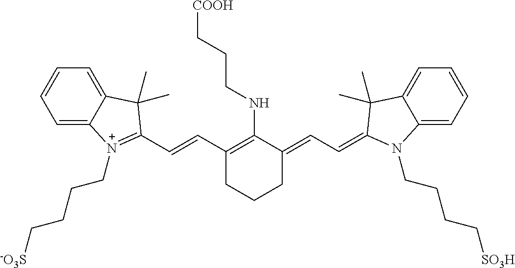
C1(C=CC2=[N+](CCCC[-O3S])C3=CC=CC=C3C2(C)C)=C(NCCC[COOH])C(=CC=C2C(C)(C)C3=CC=CC=C3N2CCCC[SO3H])CCC1
